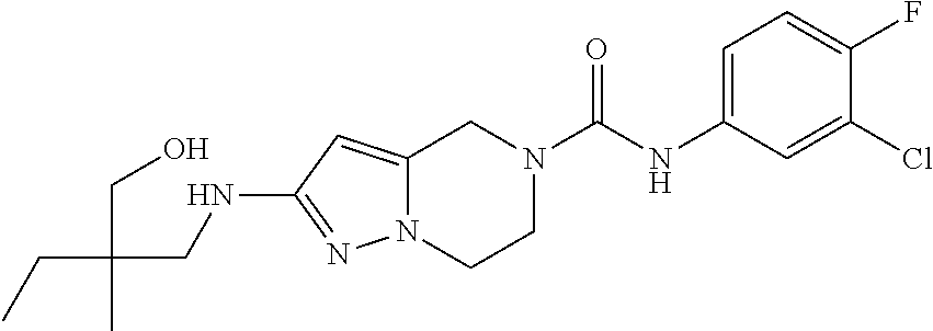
C12=CC(NCC(CO)(C)CC)=NN1CCN(C(NC1=CC=C(F)C(Cl)=C1)=O)C2
